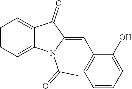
C1=CC=C2C(=C1)C(=O)C(=CC1=CC=CC=C1O)N2C(=O)C
